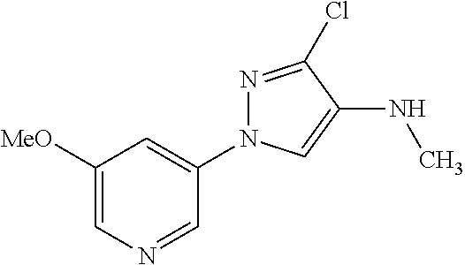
C1([MeO])=CN=CC(N2N=C(Cl)C(NC)=C2)=C1
